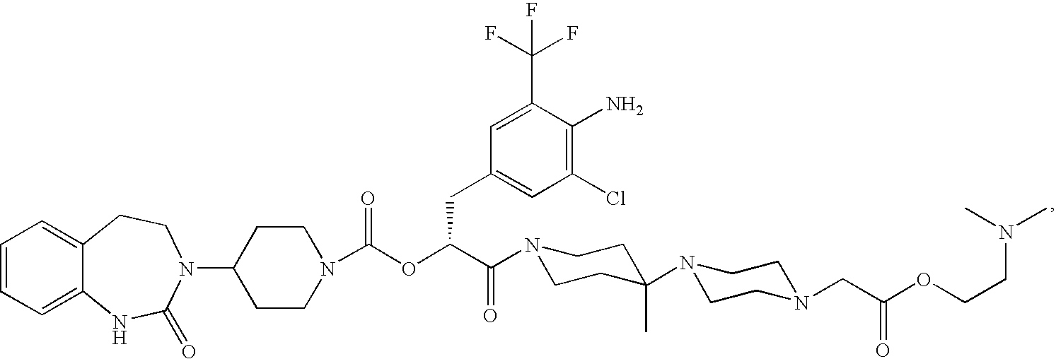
C1=CC=C2C(=C1)CCN(C1CCN(C(OC(C(=O)N3CCC(N4CCN(CC(OCCN(C)C)=O)CC4)(C)CC3)CC3=CC(Cl)=C(N)C(C(F)(F)F)=C3)=O)CC1)C(=O)N2
